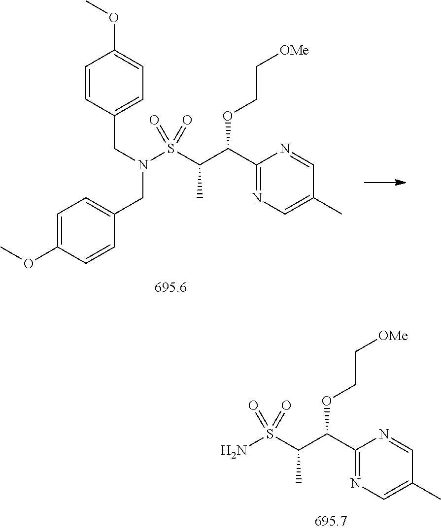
C1=CC(CN(CC2=CC=C(OC)C=C2)S(C(C(C2=NC=C(C)C=N2)OCC[OMe])C)(=O)=O)=CC=C1OC.NS(C(C(C1=NC=C(C)C=N1)OCC[OMe])C)(=O)=O
